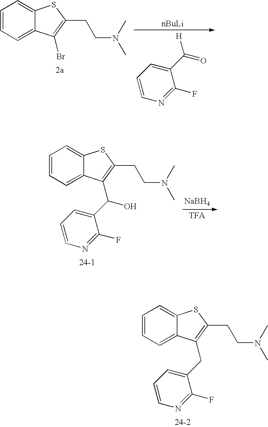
C1=CC=C2C(=C1)SC(CCN(C)C)=C2CC1=CC=CN=C1F.C1=CC=C2C(=C1)SC(CCN(C)C)=C2Br.[H]C(C1=CC=CN=C1F)=O.C1=CC=C2C(=C1)SC(CCN(C)C)=C2C(C1=CC=CN=C1F)O.[NaBH4].[TFA]
